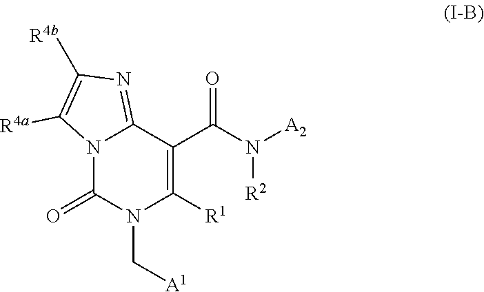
N12C(=O)N(C[A1])C([R1])=C(C(N([R2])[A2])=O)C1=NC([R4b])=C2[R4a]
